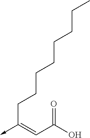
C(C(O)=O)=C(->C)CCCCCCCC
